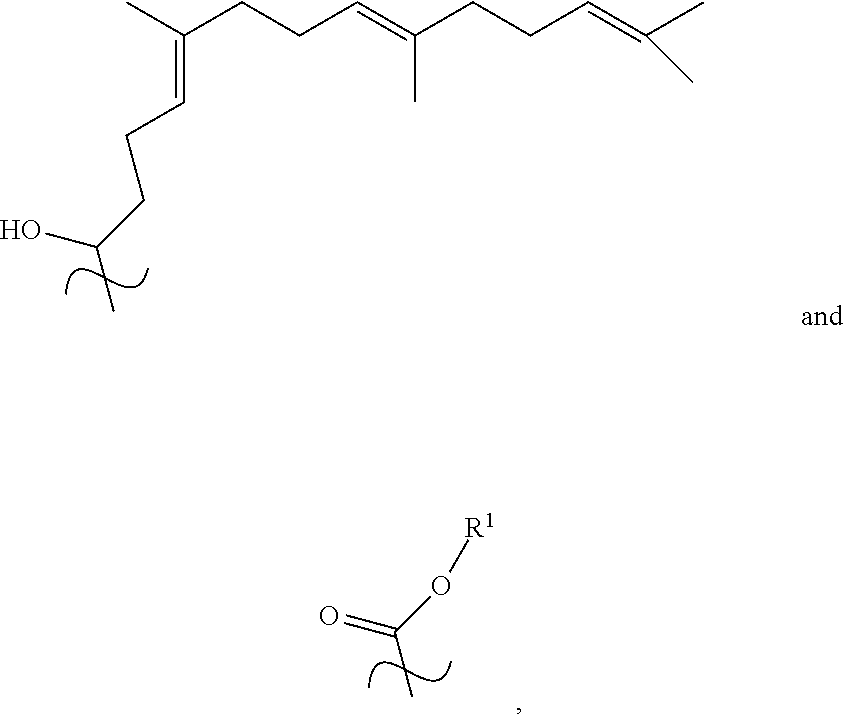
CC(CCC=C(CCC=C(C)C)C)=CCCC(O)C.O(C(=O)C)[R1]
